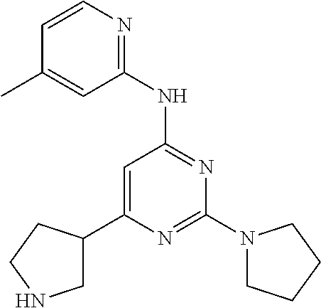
N1=C(N2CCCC2)N=C(NC2=NC=CC(C)=C2)C=C1C1CNCC1
